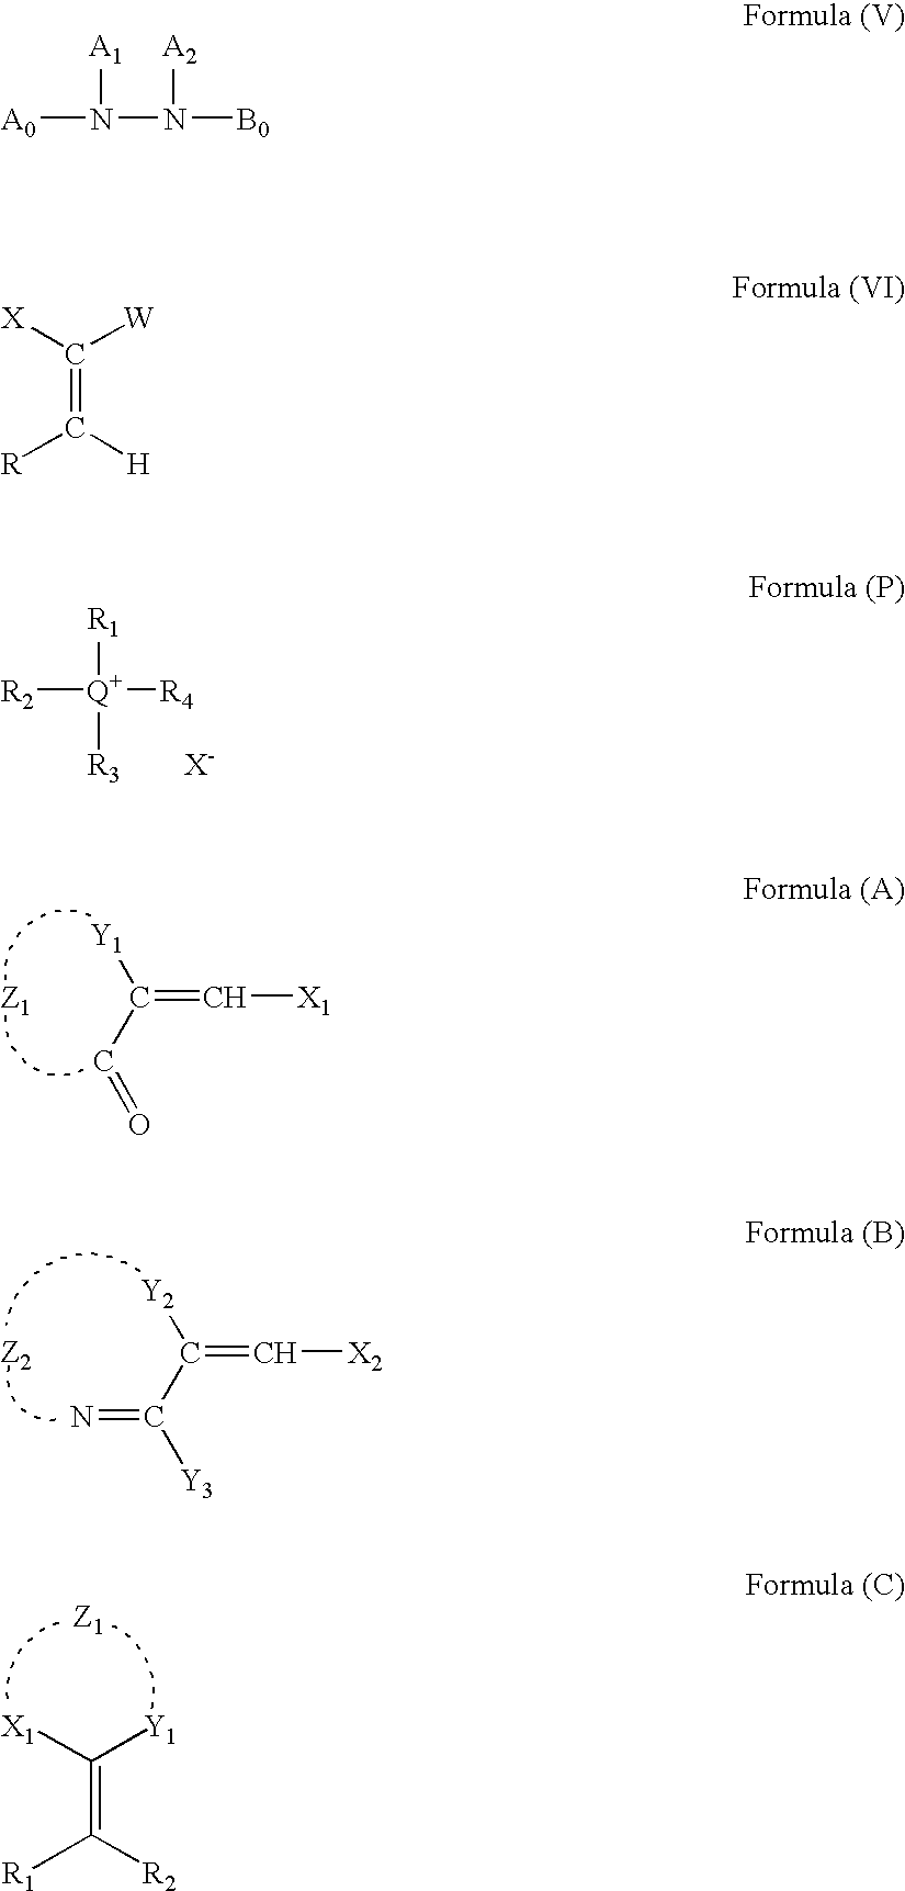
[R2][Q+]([R4])([R1])[R3].C(=C[X1])([Y1])C=O.[Z1].C(=C[X2])([Y2])C([Y3])=N.[Z2].C(=C([R1])[R2])([X1])[Y1].[Z1].[A0]N(N([B0])[A2])[A1].C(=C([R])[H])([X])[W]
